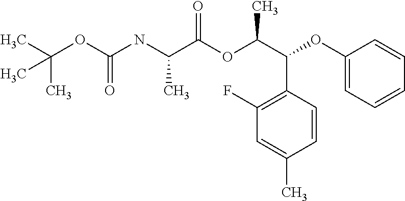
C(OC(NC(C(OC(C(C1=C(F)C=C(C)C=C1)OC1=CC=CC=C1)C)=O)C)=O)(C)(C)C
